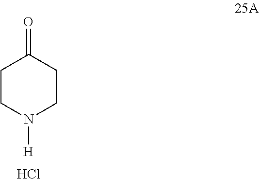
C1CN([H])CCC1=O.Cl
